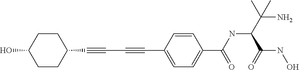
C1CC(O)CCC1C#CC#CC1=CC=C(C(NC(C(N)(C)C)C(NO)=O)=O)C=C1
